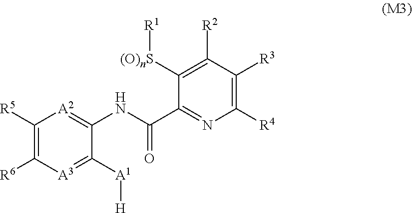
C1([R5])=C([R6])[A3]=C([A1][H])C(NC(C2=NC([R4])=C([R3])C([R2])=C2[(O)nS][R1])=O)=[A2]1
